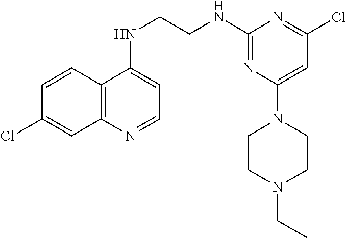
C12=C(N=CC=C1NCCNC1=NC(N3CCN(CC)CC3)=CC(Cl)=N1)C=C(Cl)C=C2
